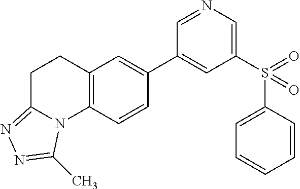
C1(S(C2=CC=CC=C2)(=O)=O)=CN=CC(C2=CC3=C(C=C2)N2C(=NN=C2C)CC3)=C1
